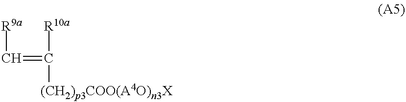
C(=C([R10a])[(CH2)p3COO(A4O)n3X])[R9a]
